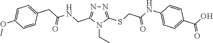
N1=C(SCC(NC2=CC=C(C(O)=O)C=C2)=O)N(CC)C(CNC(CC2=CC=C(OC)C=C2)=O)=N1
